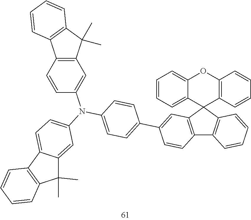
C12=C(C3(C4=C1C=CC=C4)C1=C(OC4=CC=CC=C34)C=CC=C1)C=C(C1=CC=C(N(C3=CC=C4C(=C3)C(C)(C)C3=C4C=CC=C3)C3=CC4=C(C=C3)C3=C(C4(C)C)C=CC=C3)C=C1)C=C2
